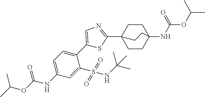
C1=C(NC(=O)OC(C)C)C=C(S(=O)(=O)NC(C)(C)C)C(C2=CN=C(C34CCC(NC(OC(C)C)=O)(CC3)CC4)S2)=C1
